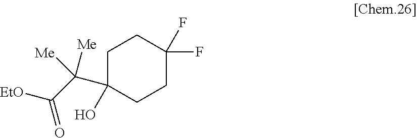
C1CC(F)(F)CCC1(O)C(C([EtO])=O)([Me])[Me]
